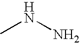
CNN
